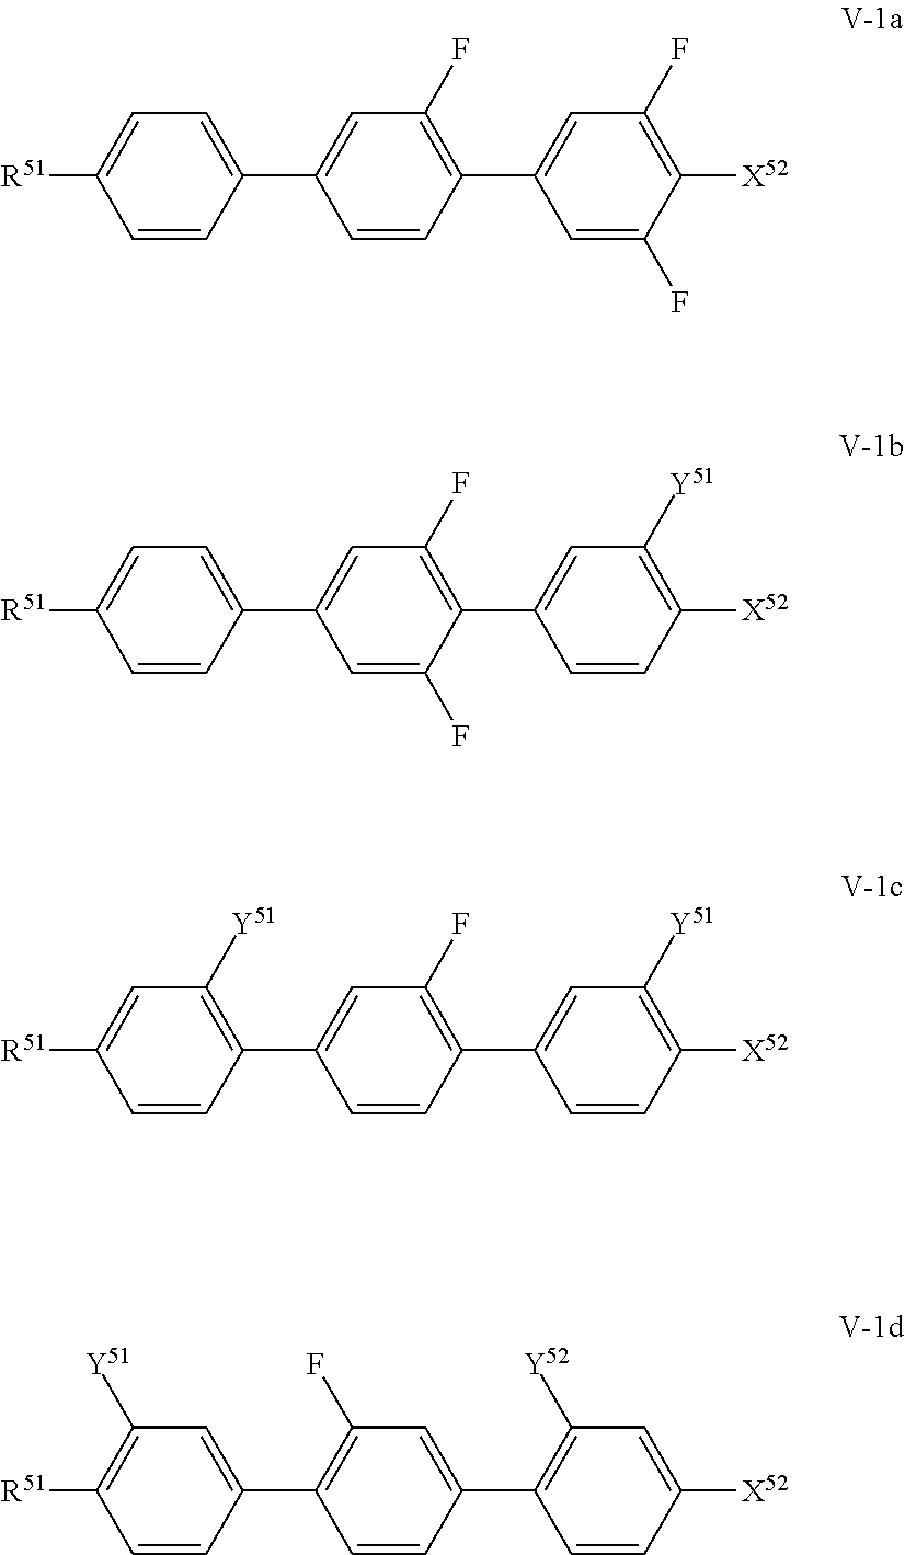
[R51]C1=CC=C(C2=CC(F)=C(C3=CC(F)=C([X52])C(F)=C3)C=C2)C=C1.[R51]C1=CC=C(C2=CC(F)=C(C3=CC([Y51])=C([X52])C=C3)C(F)=C2)C=C1.[R51]C1=CC([Y51])=C(C2=CC(F)=C(C3=CC([Y51])=C([X52])C=C3)C=C2)C=C1.[R51]C1=C([Y51])C=C(C2=C(F)C=C(C3=C([Y52])C=C([X52])C=C3)C=C2)C=C1
